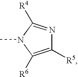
CN1C([R6])=C([R5])N=C1[R4]
